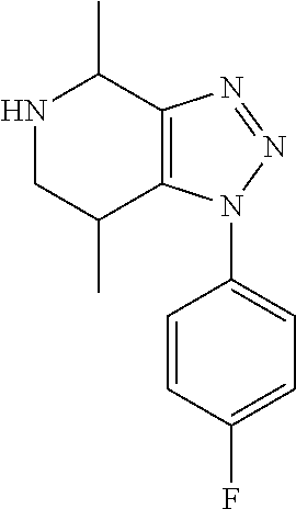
C12=C(N(C3=CC=C(F)C=C3)N=N1)C(C)CNC2C
